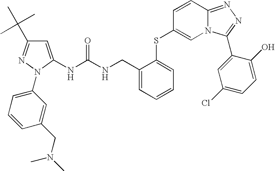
C1(N2N=C(C(C)(C)C)C=C2NC(NCC2=CC=CC=C2SC2=CN3C(=NN=C3C3=CC(Cl)=CC=C3O)C=C2)=O)=CC=CC(CN(C)C)=C1
